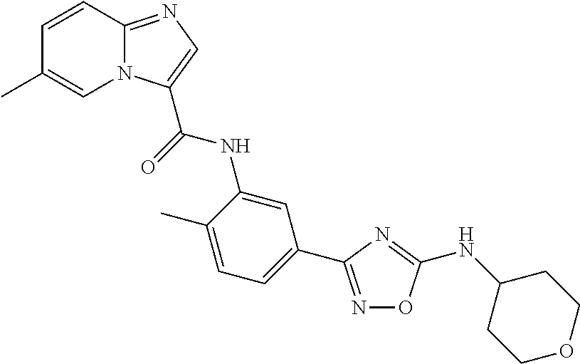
N1=C(C2=CC=C(C)C(NC(=O)C3=CN=C4N3C=C(C)C=C4)=C2)N=C(NC2CCOCC2)O1
